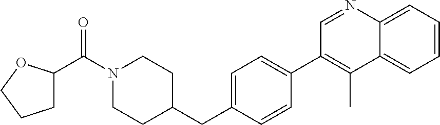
N1(C(C2CCCO2)=O)CCC(CC2=CC=C(C3=C(C)C4=CC=CC=C4N=C3)C=C2)CC1
